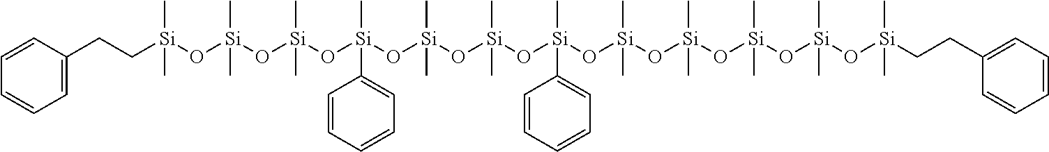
C1(CC[Si](O[Si](O[Si](O[Si](O[Si](O[Si](O[Si](O[Si](O[Si](O[Si](O[Si](O[Si](CCC2=CC=CC=C2)(C)C)(C)C)(C)C)(C)C)(C)C)(C)C2=CC=CC=C2)(C)C)(C)C)(C)C2=CC=CC=C2)(C)C)(C)C)(C)C)=CC=CC=C1
